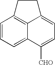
C1=CC=C2C3=C1CCC3=CC=C2[CHO]
